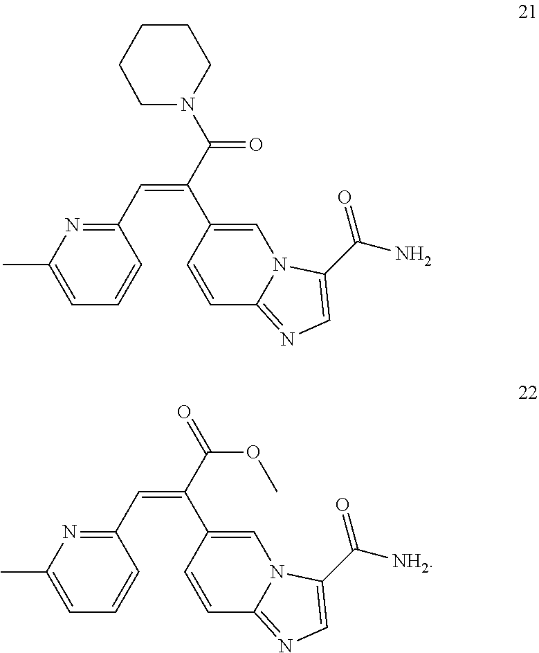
N1=C(C=C(C2=CN3C(=NC=C3C(N)=O)C=C2)C(N2CCCCC2)=O)C=CC=C1C.N1=C(C=C(C2=CN3C(=NC=C3C([NH2])=O)C=C2)C(OC)=O)C=CC=C1C
